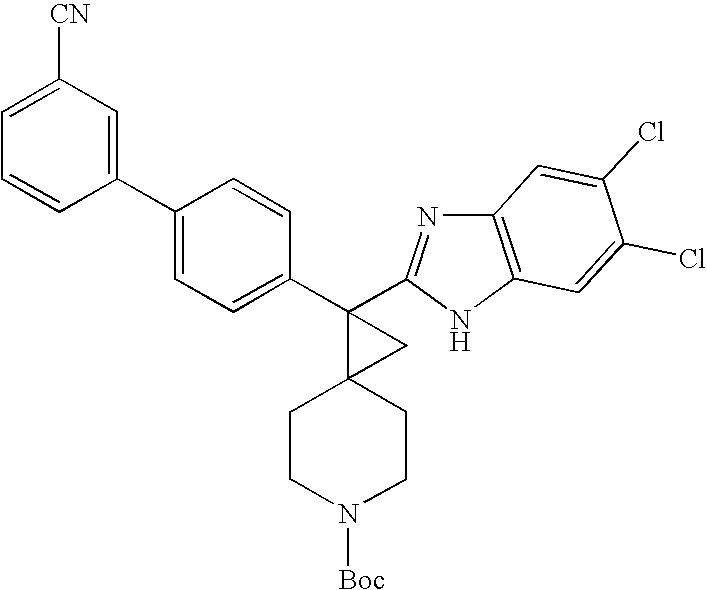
C1(C2=CC=C(C3(C4=NC5=C(N4)C=C(Cl)C(Cl)=C5)C4(CCN([Boc])CC4)C3)C=C2)=CC([CN])=CC=C1
